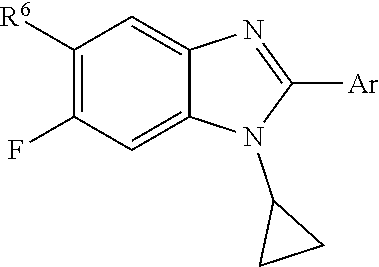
C1([R6])=C(F)C=C2C(=C1)N=C([Ar])N2C1CC1
